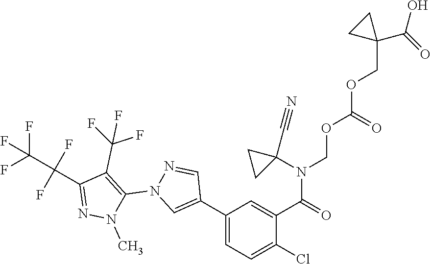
N1(C)C(N2C=C(C3=CC=C(Cl)C(C(N(COC(OCC4(C(=O)O)CC4)=O)C4(C#N)CC4)=O)=C3)C=N2)=C(C(F)(F)F)C(C(F)(C(F)(F)F)F)=N1
